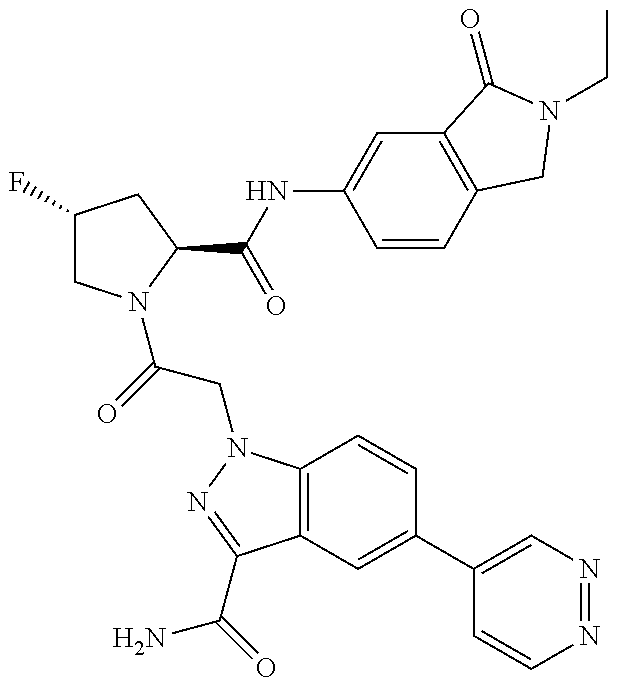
C1(F)CN(C(=O)CN2C3=C(C(C(=O)N)=N2)C=C(C2=CN=NC=C2)C=C3)C(C(NC2=CC3=C(C=C2)CN(CC)C3=O)=O)C1
